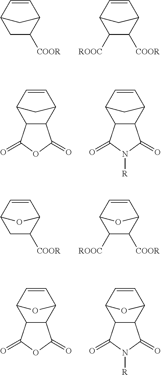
C1C([COOR])C2C=CC1C2.C1([ROOC])C([COOR])C2C=CC1C2.C12C(C3C=CC1C3)C(=O)OC2=O.C12C(C3C=CC1C3)C(=O)N([R])C2=O.C1C([COOR])C2C=CC1O2.C1([ROOC])C([COOR])C2C=CC1O2.C12C(C3C=CC1O3)C(=O)OC2=O.C12C(C3C=CC1O3)C(=O)N([R])C2=O
